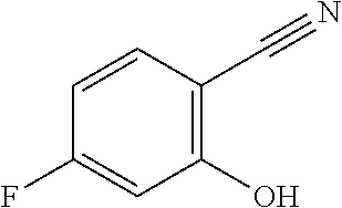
C1(F)=CC(O)=C(C#N)C=C1
